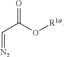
O=C(O[R1a])C=[N2]
